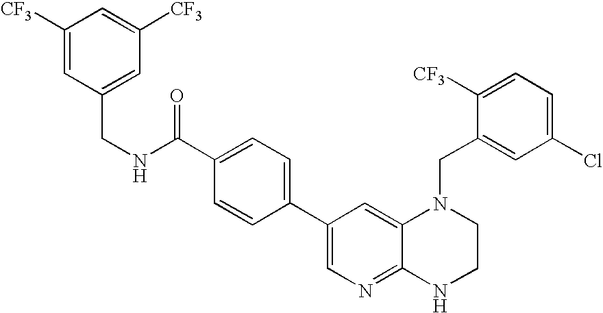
C1=C(C(NCC2=CC([CF3])=CC([CF3])=C2)=O)C=CC(C2=CN=C3C(=C2)N(CC2=CC(Cl)=CC=C2[CF3])CCN3)=C1
